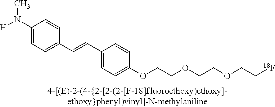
[H]N(C1=CC=C(C=CC2=CC=C(OCCOCCOCC[18F])C=C2)C=C1)C
